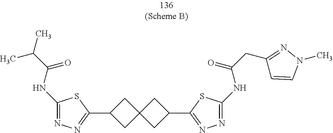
C1C(C2=NN=C(NC(C(C)C)=O)S2)CC12CC(C1=NN=C(NC(CC3=NN(C)C=C3)=O)S1)C2
